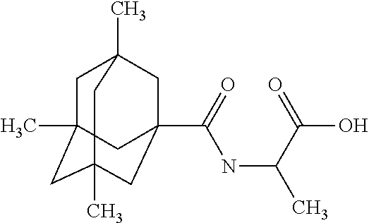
C1C2(C)CC3(C)CC(C(=O)NC(C)C(=O)O)(CC1(C)C3)C2
